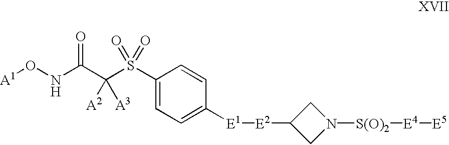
[A1]ONC(C(S(C1=CC=C([E1][E2]C2CN([S(O)2][E4][E5])C2)C=C1)(=O)=O)([A2])[A3])=O
